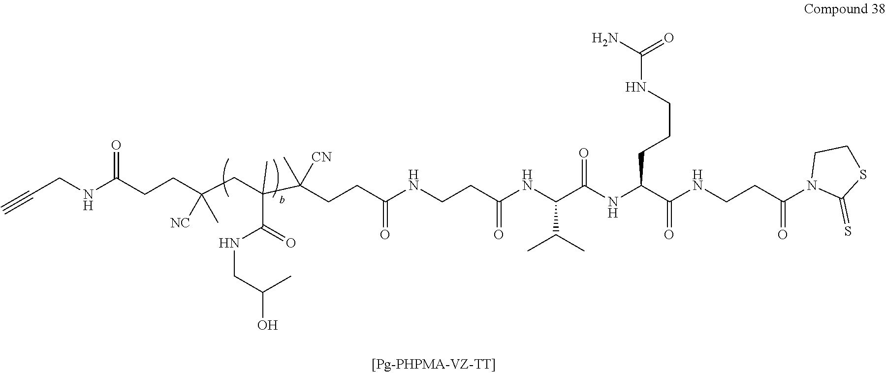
C(CNC(CCC(CC(C(=O)NCC(O)C)(C)C(CCC(NCCC(NC(C(NC(C(NCCC(N1C(=S)SCC1)=O)=O)CCCNC(N)=O)=O)C(C)C)=O)=O)([CN])C)([NC])C)=O)#C
